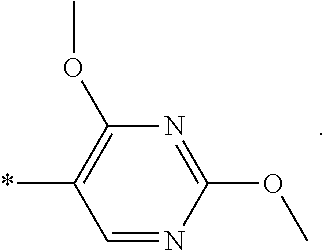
C1=NC(OC)=NC(OC)=C1*
